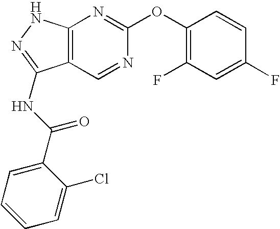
C12=C(NN=C1NC(C1=CC=CC=C1Cl)=O)N=C(OC1=C(F)C=C(F)C=C1)N=C2
